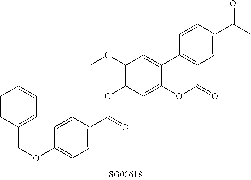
O(C1=C(OC)C=C2C(=C1)OC(=O)C1=C2C=CC(C(C)=O)=C1)C(C1=CC=C(OCC2=CC=CC=C2)C=C1)=O
